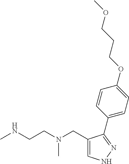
C1=C(CN(CCNC)C)C(C2=CC=C(OCCCOC)C=C2)=NN1
